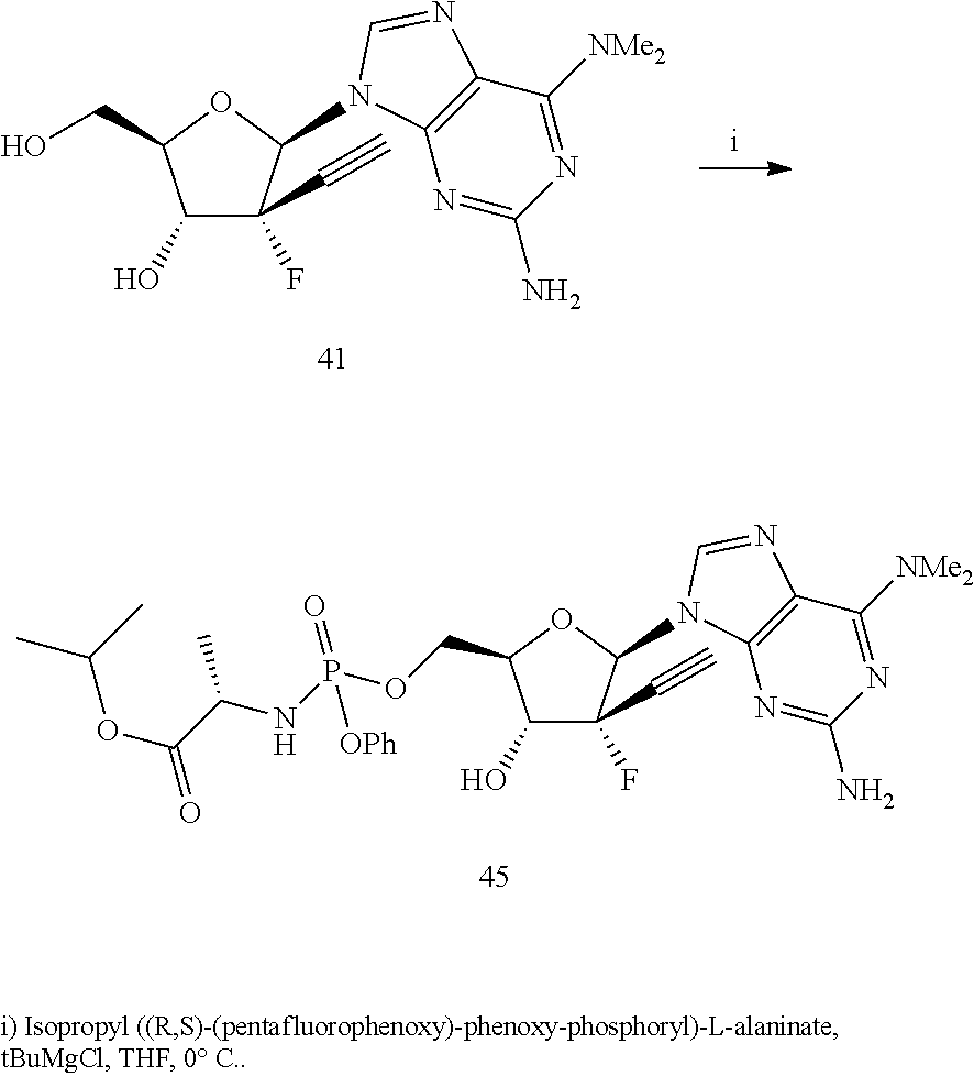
C1(O)C(C#C)(F)C(N2C3=C(C([NMe2])=NC(N)=N3)N=C2)OC1CO.O(C(C(NP(OCC1C(O)C(C#C)(F)C(N2C3=C(C([NMe2])=NC(N)=N3)N=C2)O1)(=O)[OPh])C)=O)C(C)C
